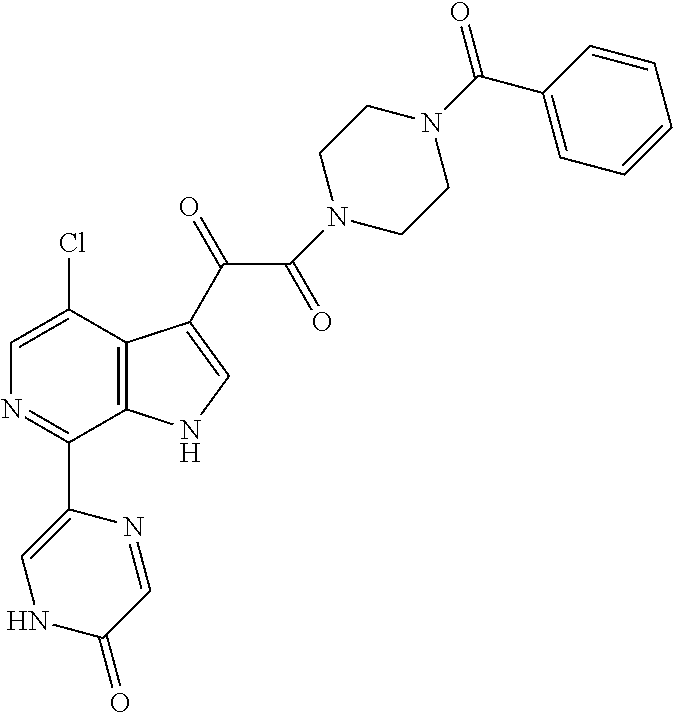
C1=C(Cl)C2=C(C(C3=CNC(=O)C=N3)=N1)NC=C2C(=O)C(=O)N1CCN(C(=O)C2=CC=CC=C2)CC1
